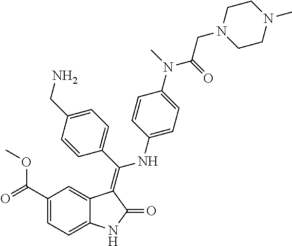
C1(C(=O)OC)=CC=C2C(=C1)C(=C(C1=CC=C(CN)C=C1)NC1=CC=C(N(C)C(=O)CN3CCN(C)CC3)C=C1)C(=O)N2
